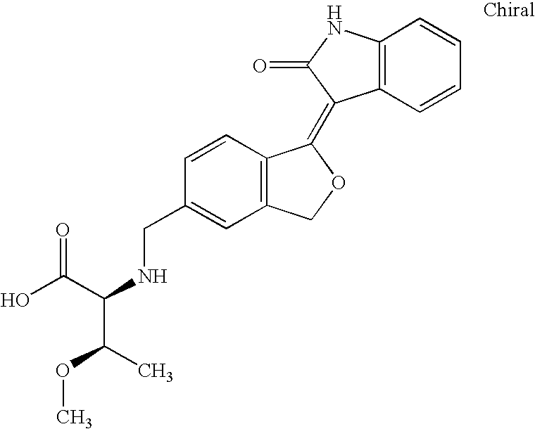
C1=CC(CNC(C(O)=O)C(C)OC)=CC2=C1C(=C1C3=C(C=CC=C3)NC1=O)OC2
